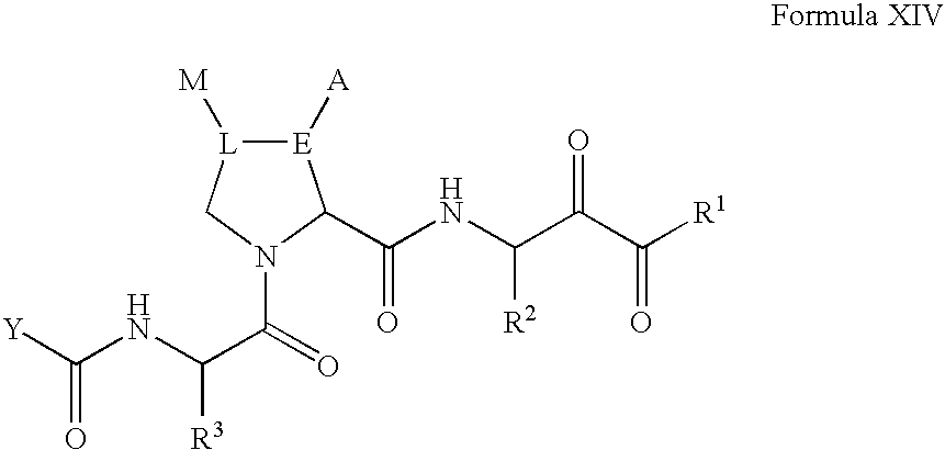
[E]1([A])[L]([M])CN(C(=O)C(NC([Y])=O)[R3])C1C(NC(C(C([R1])=O)=O)[R2])=O
